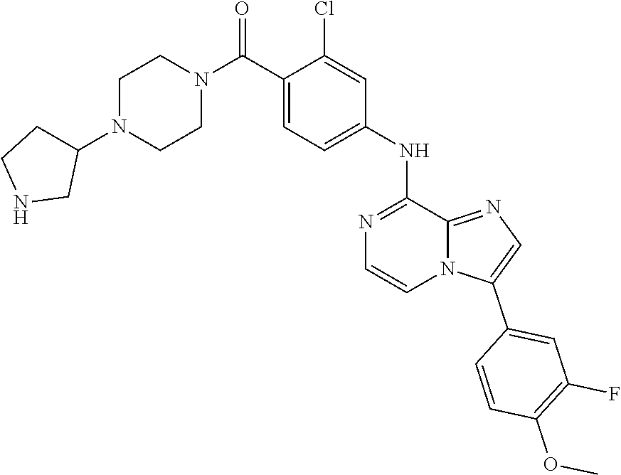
C1N(C2CCNC2)CCN(C(C2=CC=C(NC3=NC=CN4C3=NC=C4C3=CC(F)=C(OC)C=C3)C=C2Cl)=O)C1
